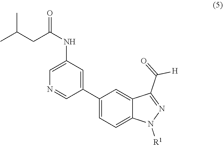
N1([R1])N=C(C(=O)[H])C2=CC(C3=CC(NC(CC(C)C)=O)=CN=C3)=CC=C12
